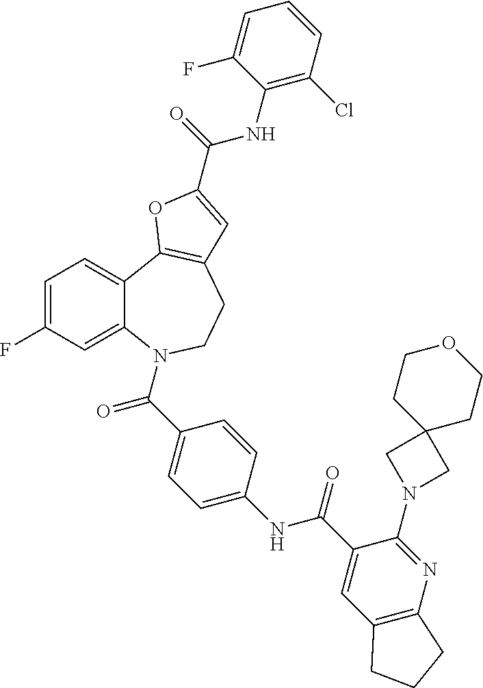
C1=C(F)C=C2C(=C1)C1=C(CCN2C(=O)C2=CC=C(NC(=O)C3=CC4=C(N=C3N3CC5(C3)CCOCC5)CCC4)C=C2)C=C(C(NC2=C(Cl)C=CC=C2F)=O)O1
